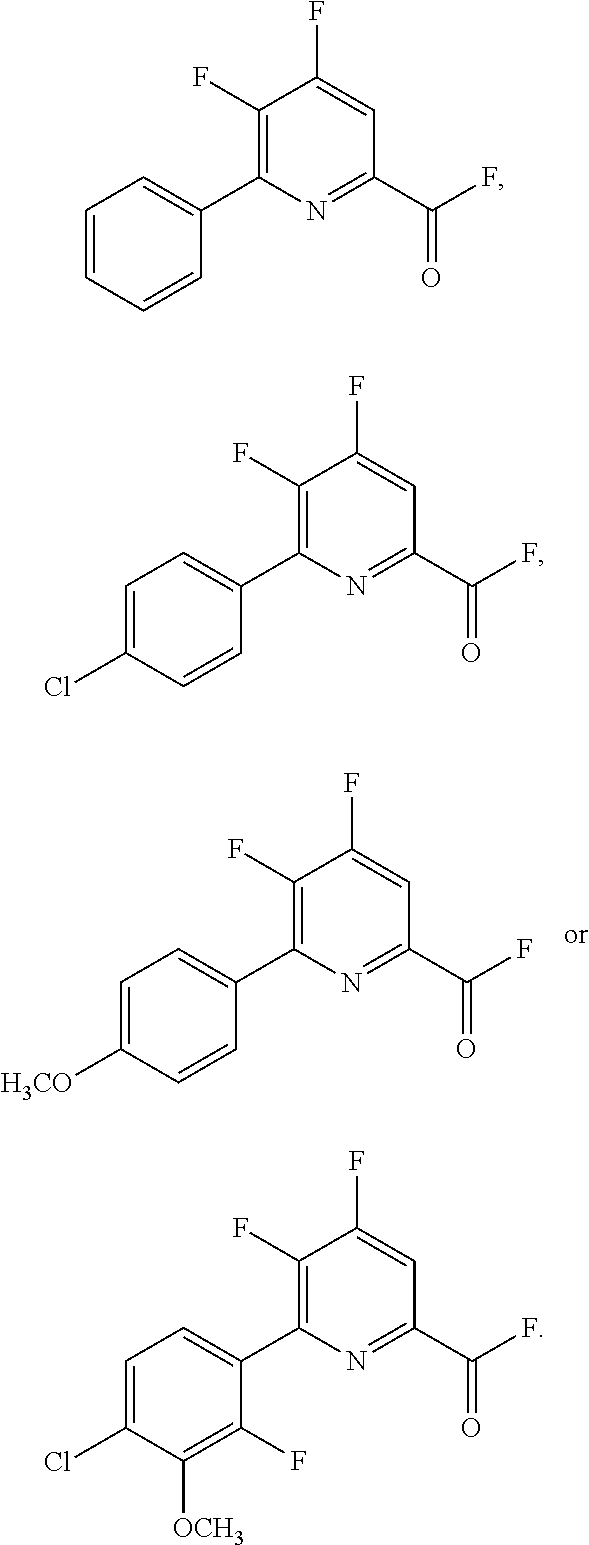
N1=C(C(F)=O)C=C(F)C(F)=C1C1=CC=CC=C1.N1=C(C(F)=O)C=C(F)C(F)=C1C1=CC=C(Cl)C=C1.N1=C(C(F)=O)C=C(F)C(F)=C1C1=CC=C(Cl)C([OCH3])=C1F.N1=C(C(F)=O)C=C(F)C(F)=C1C1=CC=C([H3CO])C=C1
